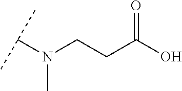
C(CC(O)=O)N(C(C)C)C
